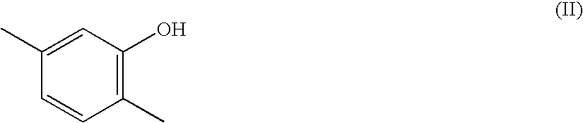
C1(C)=C(O)C=C(C)C=C1
